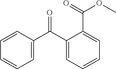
C1=C(C(C2=CC=CC=C2C(OC)=O)=O)C=CC=C1
